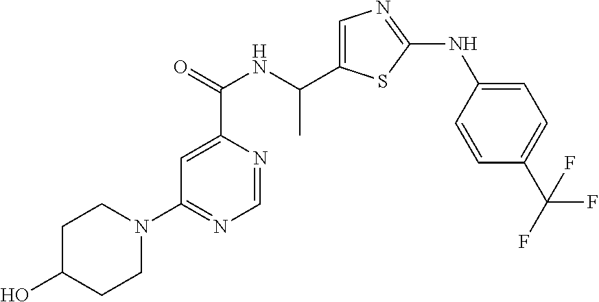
C1=C(C(NC(C2=CN=C(NC3=CC=C(C(F)(F)F)C=C3)S2)C)=O)N=CN=C1N1CCC(O)CC1
